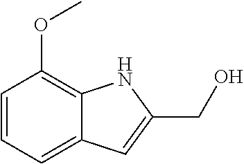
C1=CC=C2C(=C1OC)NC(CO)=C2
